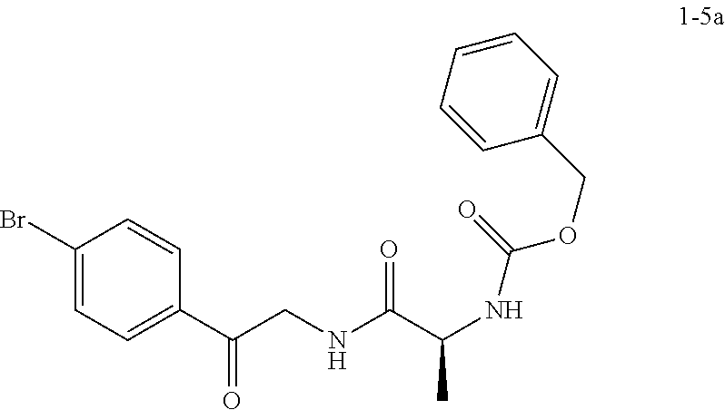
C(C)(C(NCC(C1=CC=C(Br)C=C1)=O)=O)NC(OCC1=CC=CC=C1)=O
